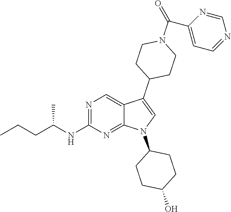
N1=C(NC(CCC)C)N=C2C(=C1)C(C1CCN(C(=O)C3=CC=NC=N3)CC1)=CN2C1CCC(O)CC1
